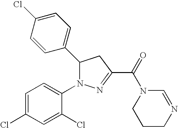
C1(C2N(C3=CC=C(Cl)C=C3Cl)N=C(C(=O)N3CCCN=C3)C2)=CC=C(Cl)C=C1
